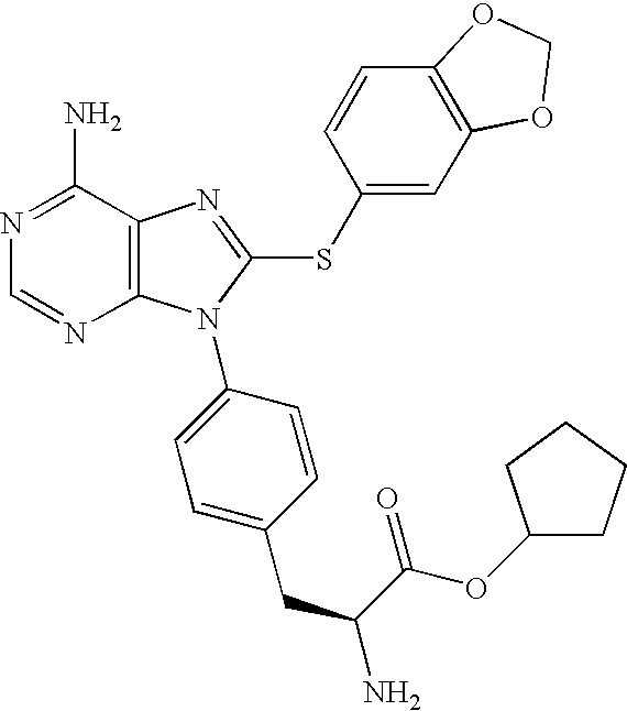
C12=C(C(N)=NC=N1)N=C(SC1=CC3=C(C=C1)OCO3)N2C1=CC=C(CC(C(OC2CCCC2)=O)N)C=C1
